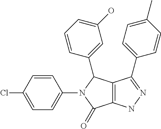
C12=C(NN=C1C1=CC=C(C)C=C1)C(=O)N(C1=CC=C(Cl)C=C1)C2C1=CC(O)=CC=C1
